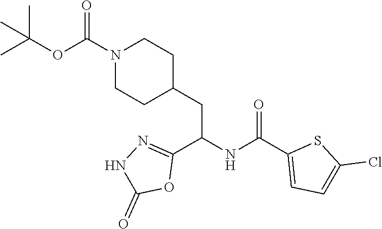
C1=C(C(NC(C2=NNC(=O)O2)CC2CCN(C(=O)OC(C)(C)C)CC2)=O)SC(Cl)=C1
